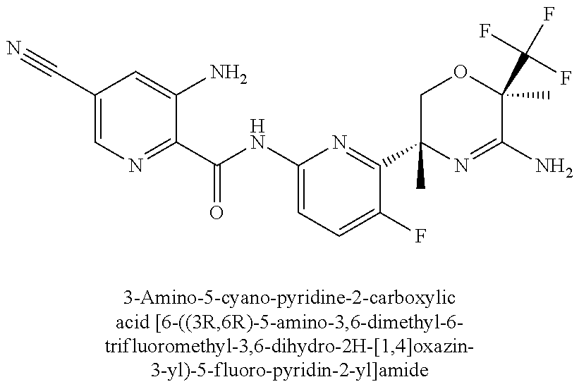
C(C1=CN=C(C(NC2=CC=C(F)C(C3(C)N=C(N)C(C)(C(F)(F)F)OC3)=N2)=O)C(N)=C1)#N
